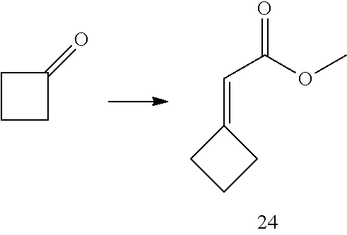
C1(=O)CCC1.C1(=CC(=O)OC)CCC1
